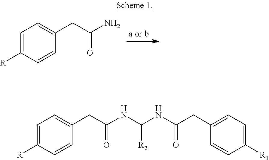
C1=C([R])C=CC(CC(N)=O)=C1.C1=C([R])C=CC(CC(=O)NC(NC(CC2=CC=C([R1])C=C2)=O)[R2])=C1
